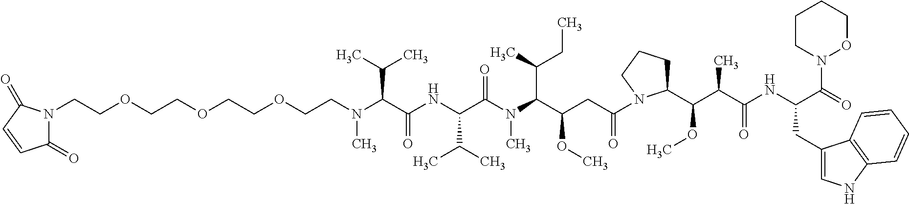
C1(=O)C=CC(=O)N1CCOCCOCCOCCN(C(C(NC(C(N(C(C(CC(=O)N1C(C(C(C(NC(C(=O)N2OCCCC2)CC2=CNC3=C2C=CC=C3)=O)C)OC)CCC1)OC)C(C)CC)C)=O)C(C)C)=O)C(C)C)C
